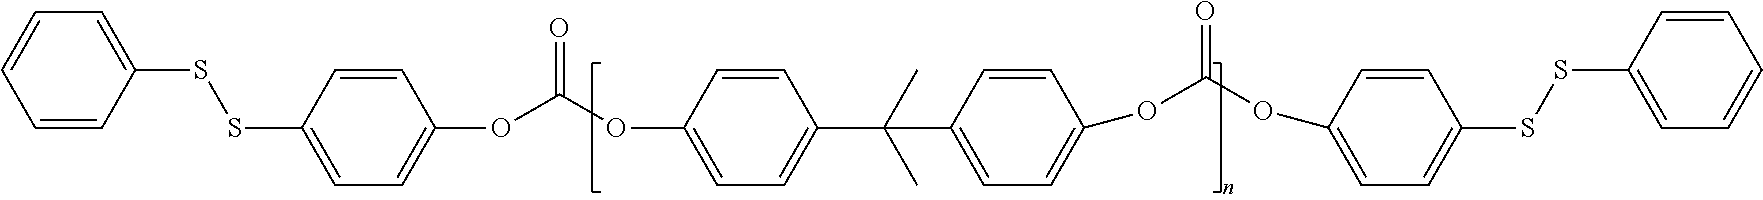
O(C1=CC=C(C(C)(C)C2=CC=C(OC(=O)OC3=CC=C(SSC4=CC=CC=C4)C=C3)C=C2)C=C1)C(OC1=CC=C(SSC2=CC=CC=C2)C=C1)=O
